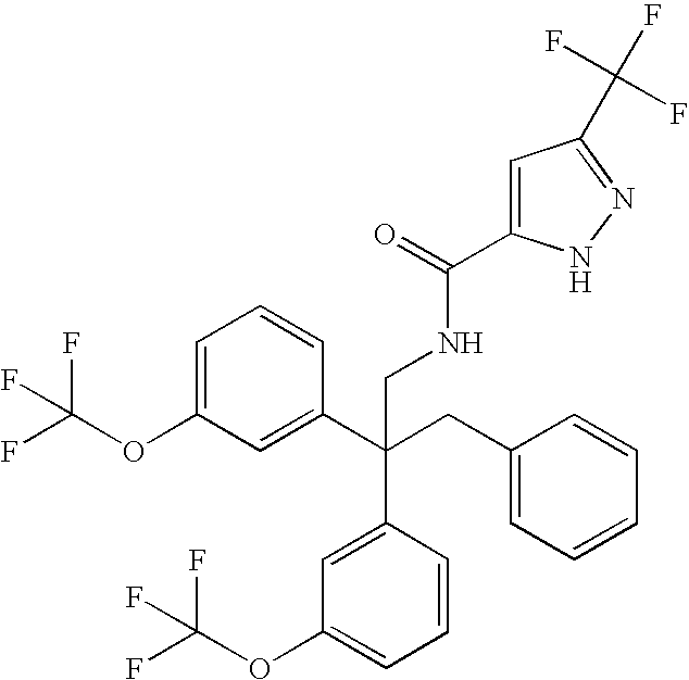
C1=C(OC(F)(F)F)C=C(C(CC2=CC=CC=C2)(C2=CC(OC(F)(F)F)=CC=C2)CNC(=O)C2=CC(C(F)(F)F)=NN2)C=C1
